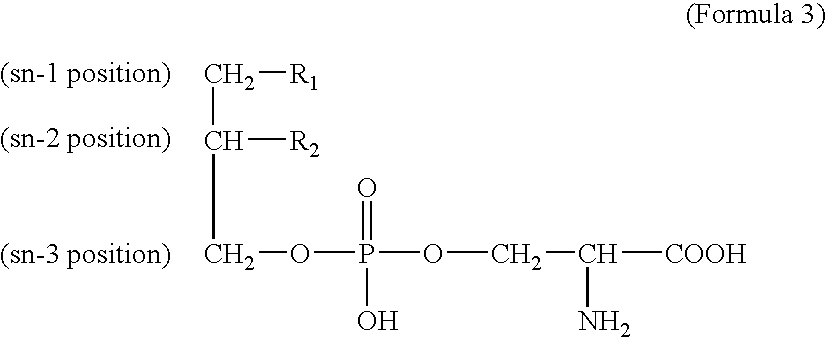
C(C[R1])([R2])COP(OCC([COOH])N)(O)=O
